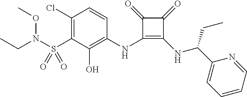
C1(Cl)=C(S(N(OC)CC)(=O)=O)C(O)=C(NC2=C(NC(C3=CC=CC=N3)CC)C(=O)C2=O)C=C1
